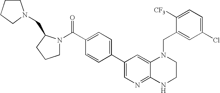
N1(C(C2=CC=C(C3=CN=C4C(=C3)N(CC3=CC(Cl)=CC=C3[CF3])CCN4)C=C2)=O)CCCC1CN1CCCC1
